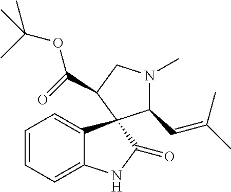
C1=CC=C2C(=C1)C1(C(=O)N2)C(C=C(C)C)N(C)CC1C(OC(C)(C)C)=O
